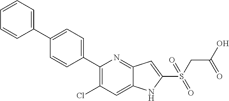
C1(C2=CC=C(C3=CC=CC=C3)C=C2)=C(Cl)C=C2C(=N1)C=C(S(CC(O)=O)(=O)=O)N2
